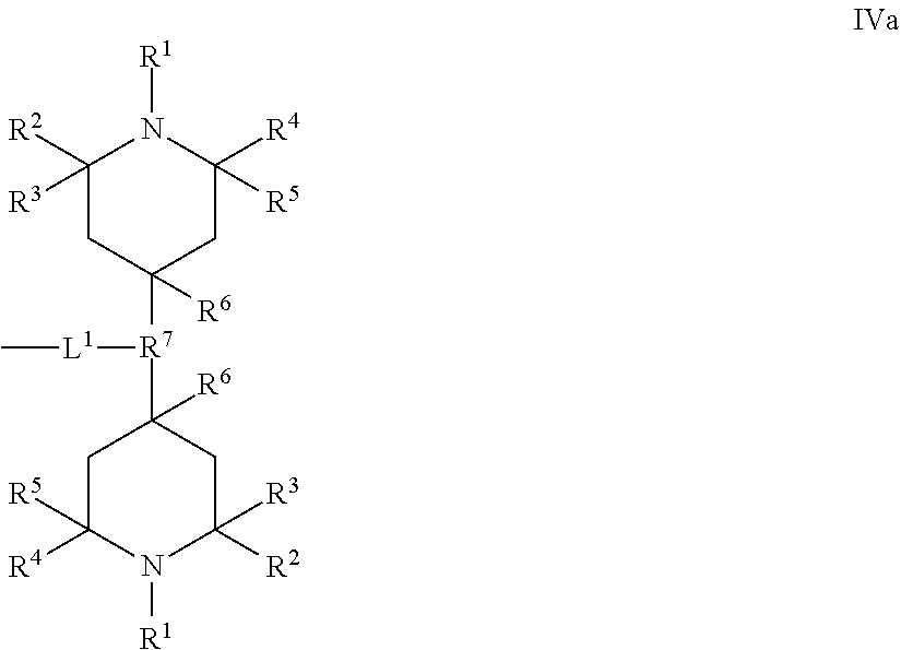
C1([R2])([R3])CC([R7](C2([R6])CC([R4])([R5])N([R1])C([R2])([R3])C2)[L1]C)([R6])CC([R4])([R5])N1[R1]
